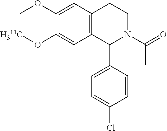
C1=C(OC)C(O[H311C])=CC2=C1CCN(C(=O)C)C2C1=CC=C(Cl)C=C1
